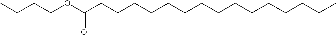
CCCCOC(CCCCCCCCCCCCCCC)=O
